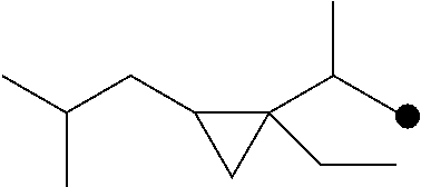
C1(CC)(C(C)C)C(CC(C)C)C1
